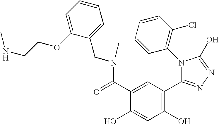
C1(O)=C(C2=NN=C(O)N2C2=C(Cl)C=CC=C2)C=C(C(=O)N(CC2=CC=CC=C2OCCNC)C)C(O)=C1
